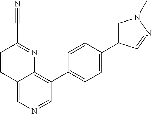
C1=CC2=CN=CC(C3=CC=C(C4=CN(C)N=C4)C=C3)=C2N=C1C#N
